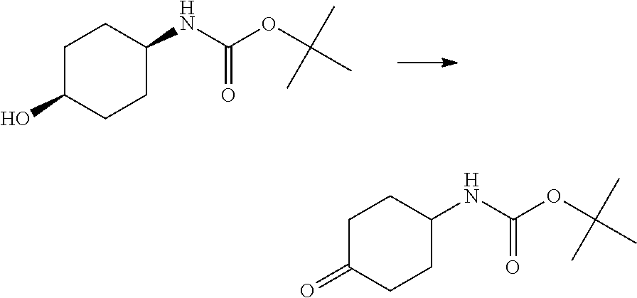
C1C(=O)CCC(NC(OC(C)(C)C)=O)C1.C1C(O)CCC(NC(OC(C)(C)C)=O)C1
